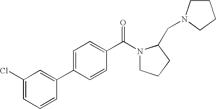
C1=C(Cl)C=C(C2=CC=C(C(N3CCCC3CN3CCCC3)=O)C=C2)C=C1
